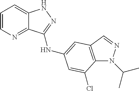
C1=CN=C2C(=C1)NN=C2NC1=CC2=C(N(C(C)C)N=C2)C(Cl)=C1
